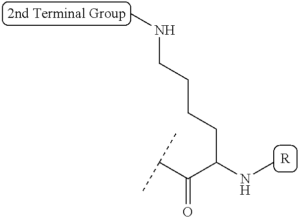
[R].C(C(C(NC)CCCCNC)=O)(C)C
